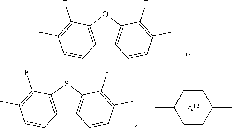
C12=C(OC3=C1C=CC(C)=C3F)C(F)=C(C)C=C2.C12=C(SC3=C1C=CC(C)=C3F)C(F)=C(C)C=C2.C1CC(C)CCC1C.[A12]
